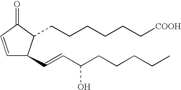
C1=CC(=O)C(CCCCCC[COOH])C1C=CC(CCCCC)O
